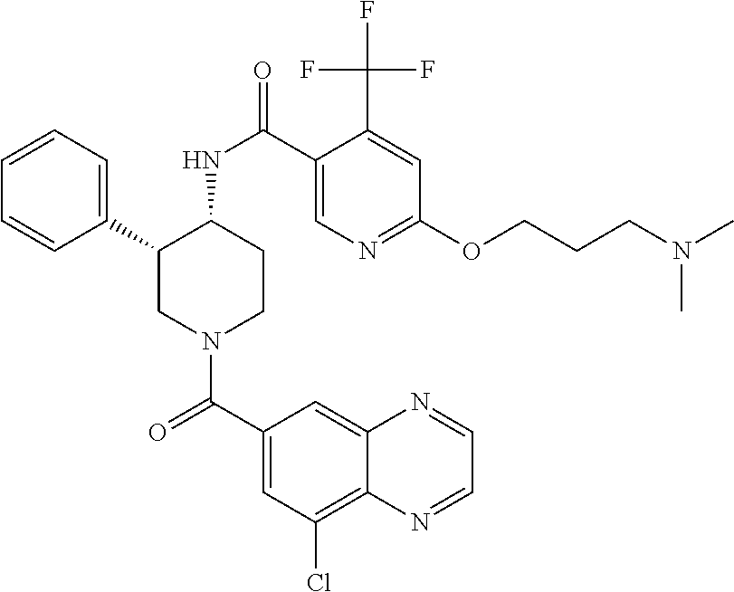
C1=CC=C(C2CN(C(C3=CC(Cl)=C4C(=C3)N=CC=N4)=O)CCC2NC(=O)C2=CN=C(OCCCN(C)C)C=C2C(F)(F)F)C=C1
